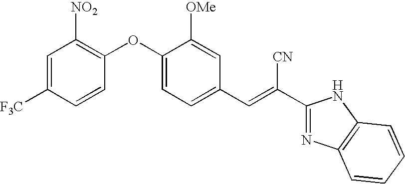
C1=C([F3C])C=CC(OC2=CC=C(C=C(C3=NC4=C(N3)C=CC=C4)[CN])C=C2[OMe])=C1[NO2]
